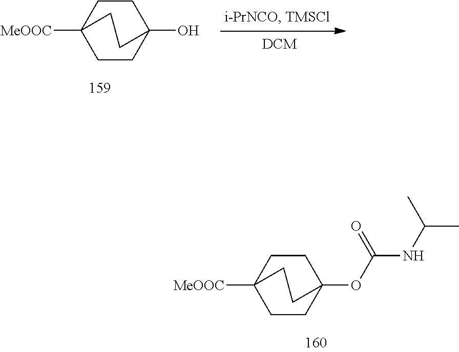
C1CC2(OC(NC(C)C)=O)CCC1([MeOOC])CC2.C1CC2(O)CCC1([MeOOC])CC2
